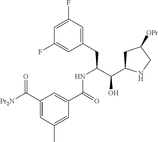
C1(C([Pr2N])=O)=CC(C)=CC(C(=O)NC(CC2=CC(F)=CC(F)=C2)C(C2CC([OPr])CN2)O)=C1
